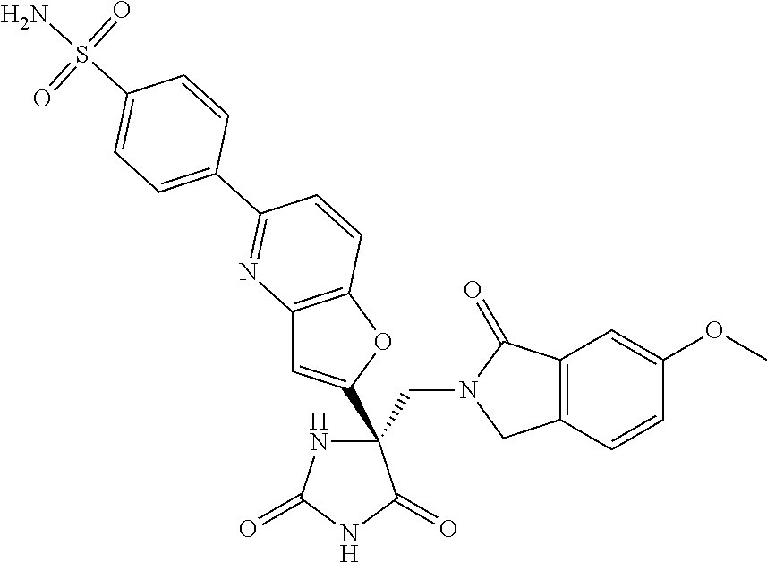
C(C1(C2=CC3=C(O2)C=CC(C2=CC=C(S(N)(=O)=O)C=C2)=N3)NC(=O)NC1=O)N1CC2=C(C1=O)C=C(OC)C=C2
